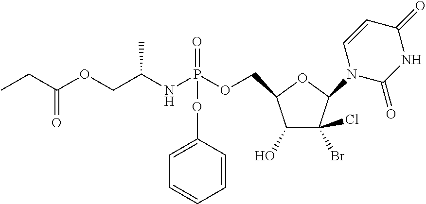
CCC(OCC(NP(OCC1C(O)C(Br)(Cl)C(N2C(=O)NC(=O)C=C2)O1)(=O)OC1=CC=CC=C1)C)=O
